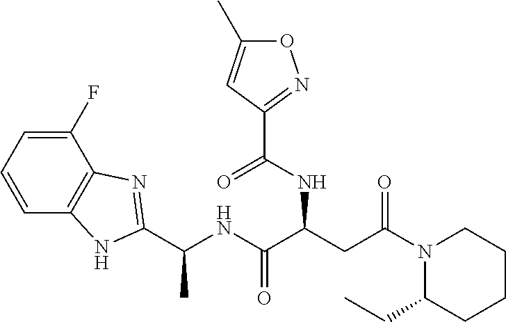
C1=C(F)C2=C(C=C1)NC(C(NC(C(CC(N1C(CC)CCCC1)=O)NC(C1=NOC(C)=C1)=O)=O)C)=N2
